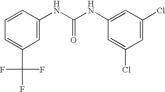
C1=CC(NC(NC2=CC(Cl)=CC(Cl)=C2)=O)=CC(C(F)(F)F)=C1
